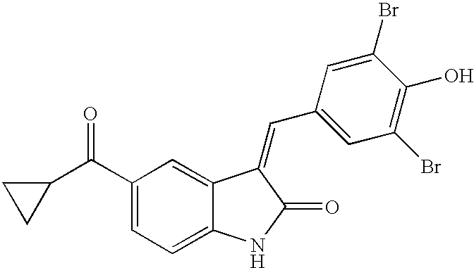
C1(C(C2CC2)=O)=CC=C2C(=C1)C(=CC1=CC(Br)=C(O)C(Br)=C1)C(=O)N2
